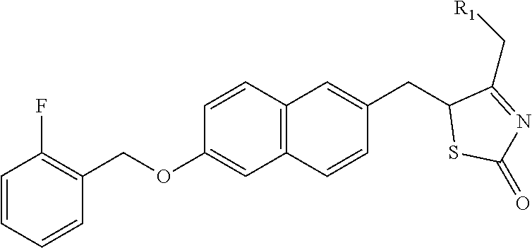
C1=CC=CC(COC2=CC3=C(C=C2)C=C(CC2SC(=O)N=C2C[R1])C=C3)=C1F
